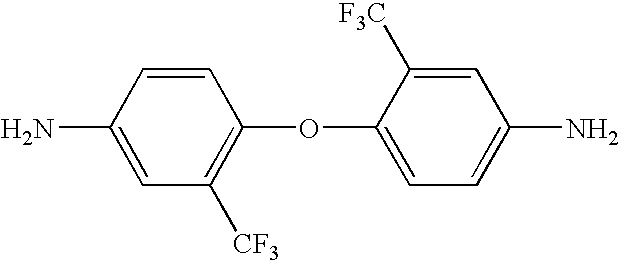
C1=CC(N)=CC([CF3])=C1OC1=CC=C(N)C=C1[F3C]
